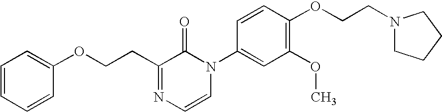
C1=CC=CC=C1OCCC1=NC=CN(C2=CC(OC)=C(OCCN3CCCC3)C=C2)C1=O
